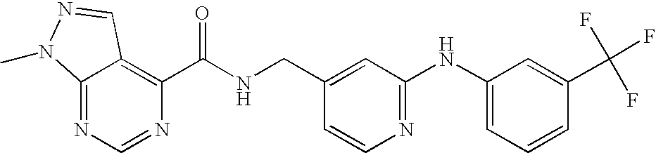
C12=NC=NC(C(NCC3=CC(NC4=CC=CC(C(F)(F)F)=C4)=NC=C3)=O)=C1C=NN2C
